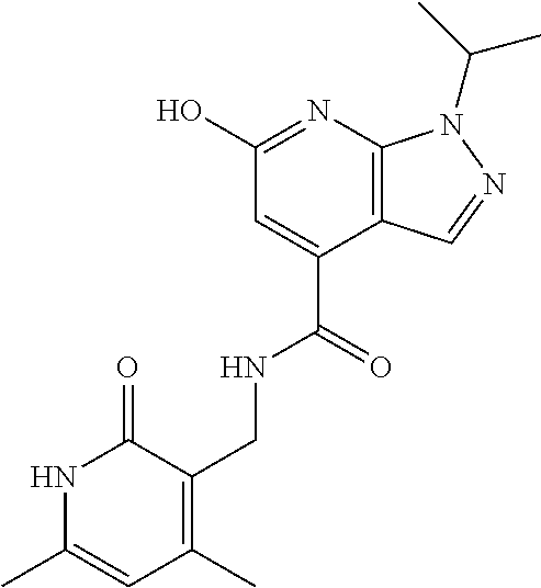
OC1=NC2=C(C(C(=O)NCC3=C(C)C=C(C)NC3=O)=C1)C=NN2C(C)C
